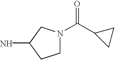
C1N(C(C2CC2)=O)CC(N)C1
